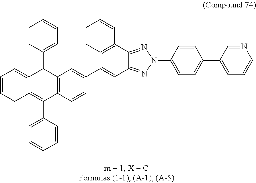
C12=C(C3=NN(C4=CC=C(C5=CC=CN=C5)C=C4)N=C3C=C1C1=CC3=C(C=C1)C(C1=CC=CC=C1)=C1C(=CC=CC1)C3C1=CC=CC=C1)C=CC=C2
